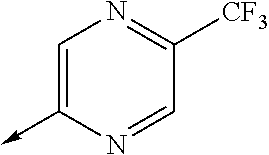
C1=C(->C)N=CC([CF3])=N1
